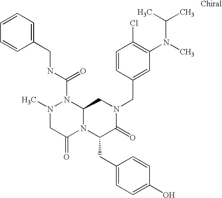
N(C(N1N(C)CC(=O)N2C1CN(CC1=CC(N(C)C(C)C)=C(Cl)C=C1)C(=O)C2CC1=CC=C(O)C=C1)=O)CC1=CC=CC=C1
